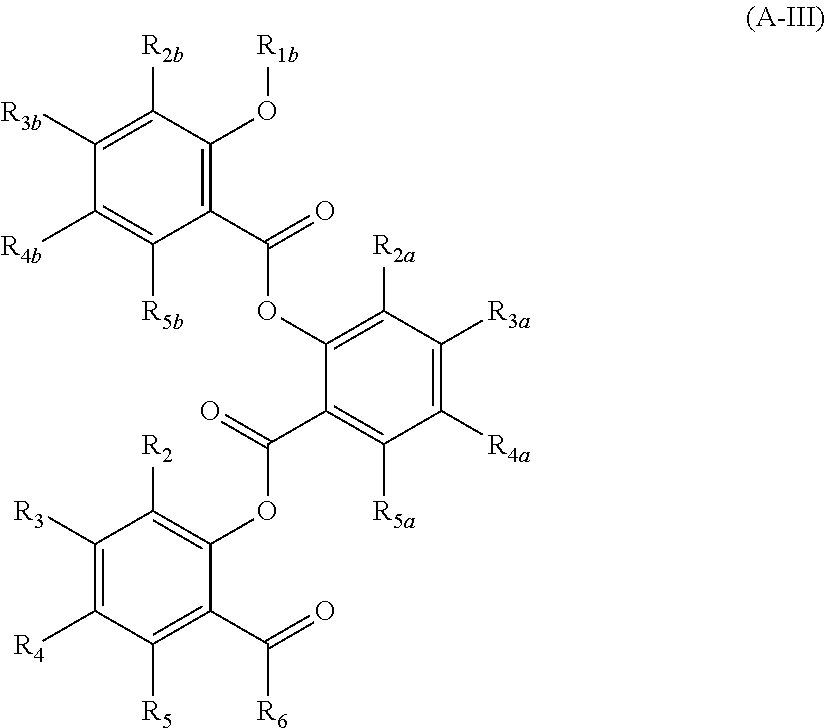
C1([R3])=C([R4])C([R5])=C(C(=O)[R6])C(OC(C2=C([R5a])C([R4a])=C([R3a])C([R2a])=C2OC(C2=C(O[R1b])C([R2b])=C([R3b])C([R4b])=C2[R5b])=O)=O)=C1[R2]
